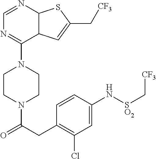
C1CN(C(CC2=C(Cl)C=C(N[SO2]C[CF3])C=C2)=O)CCN1C1=NC=NC2C1C=C(C[CF3])S2
